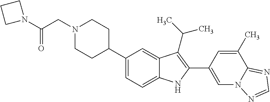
C1(C2CCN(CC(N3CCC3)=O)CC2)=CC=C2C(=C1)C(C(C)C)=C(C1=CN3C(=NC=N3)C(C)=C1)N2
